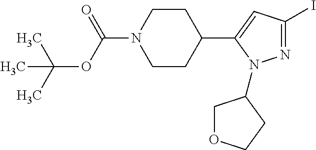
C1CN(C(OC(C)(C)C)=O)CCC1C1=CC(I)=NN1C1COCC1
